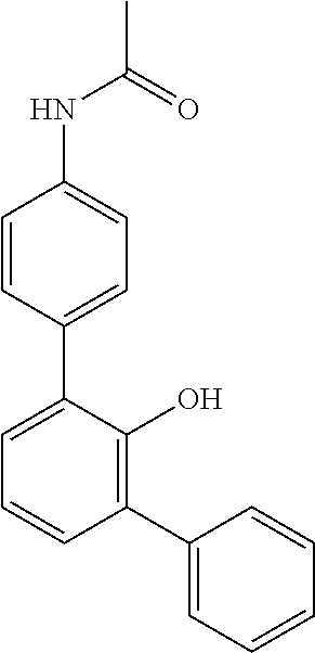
C1=CC(C2=CC=CC(C3=CC=CC=C3)=C2O)=CC=C1NC(=O)C
